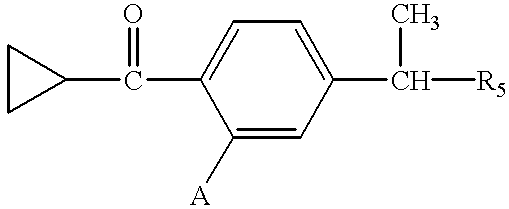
C1([A])=CC(C(C)[R5])=CC=C1C(=O)C1CC1
